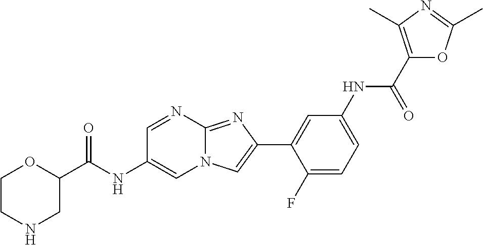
C1=NC2=NC(C3=CC(NC(C4=C(C)N=C(C)O4)=O)=CC=C3F)=CN2C=C1NC(=O)C1OCCNC1
